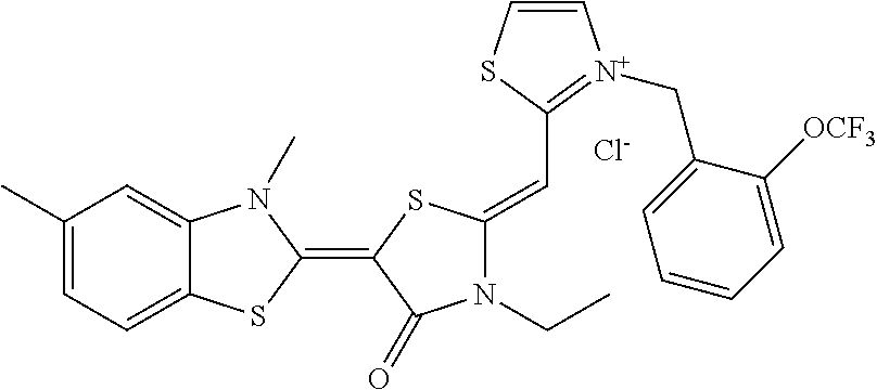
C1(C)=CC=C2C(=C1)N(C)C(=C1C(=O)N(CC)C(=CC3=[N+](CC4=CC=CC=C4[OCF3])C=CS3)S1)S2.[Cl-]
